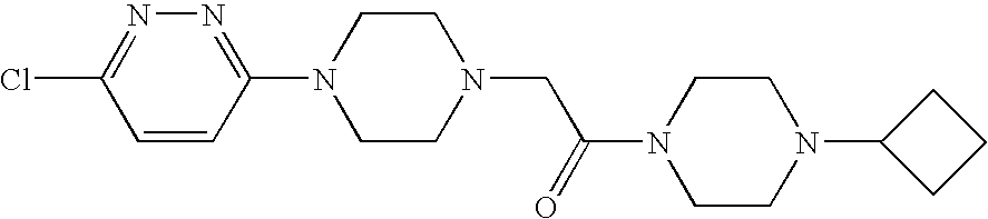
N1=C(N2CCN(CC(N3CCN(C4CCC4)CC3)=O)CC2)C=CC(Cl)=N1
